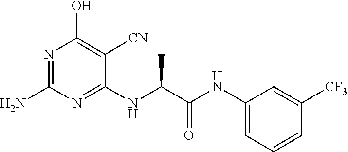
C1(NC(C(NC2=CC=CC([CF3])=C2)=O)C)=NC(N)=NC(O)=C1[CN]
